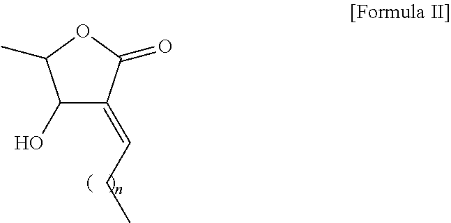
C1(O)C(=CCC)C(=O)OC1C
